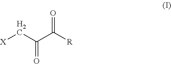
[X]CC(C([R])=O)=O
